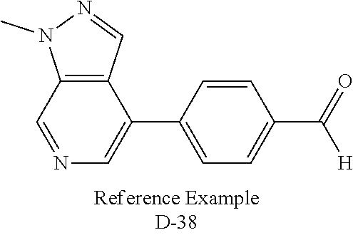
C12=C(C=NC=C1C1=CC=C(C(=O)[H])C=C1)N(C)N=C2
